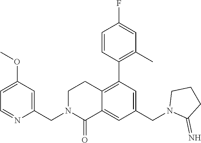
C1(OC)=CC=NC(CN2C(=O)C3=CC(CN4C(=N)CCC4)=CC(C4=C(C)C=C(F)C=C4)=C3CC2)=C1
